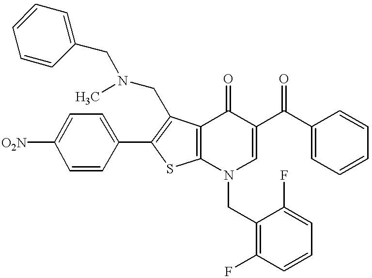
[O2N]C1=CC=C(C2=C(CN(C)CC3=CC=CC=C3)C3=C(S2)N(CC2=C(F)C=CC=C2F)C=C(C(C2=CC=CC=C2)=O)C3=O)C=C1
